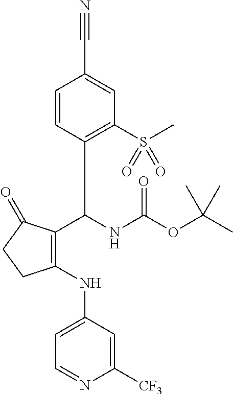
N(C(OC(C)(C)C)=O)C(C1=C(S(C)(=O)=O)C=C(C#N)C=C1)C1=C(NC2=CC=NC([CF3])=C2)CCC1=O
